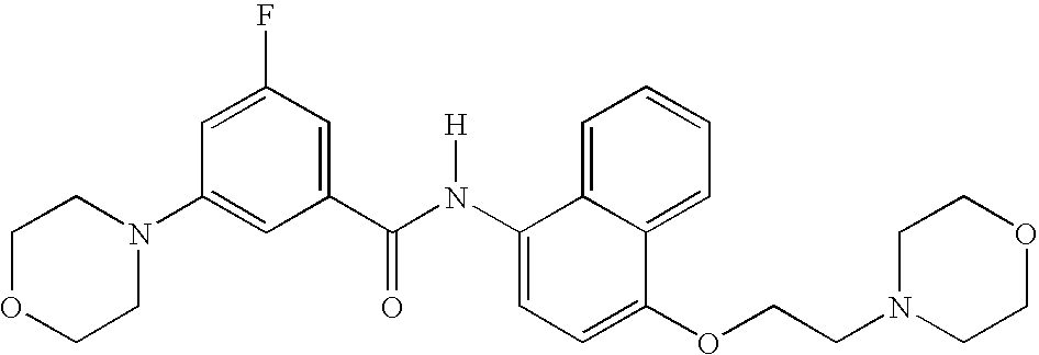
C1=C2C(=CC=C1)C(OCCN1CCOCC1)=CC=C2N(C(C1=CC(F)=CC(N2CCOCC2)=C1)=O)[H]
